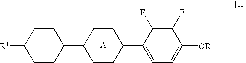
C1CC(C2=CC=C([OR7])C(F)=C2F)CCC1C1CCC([R1])CC1
